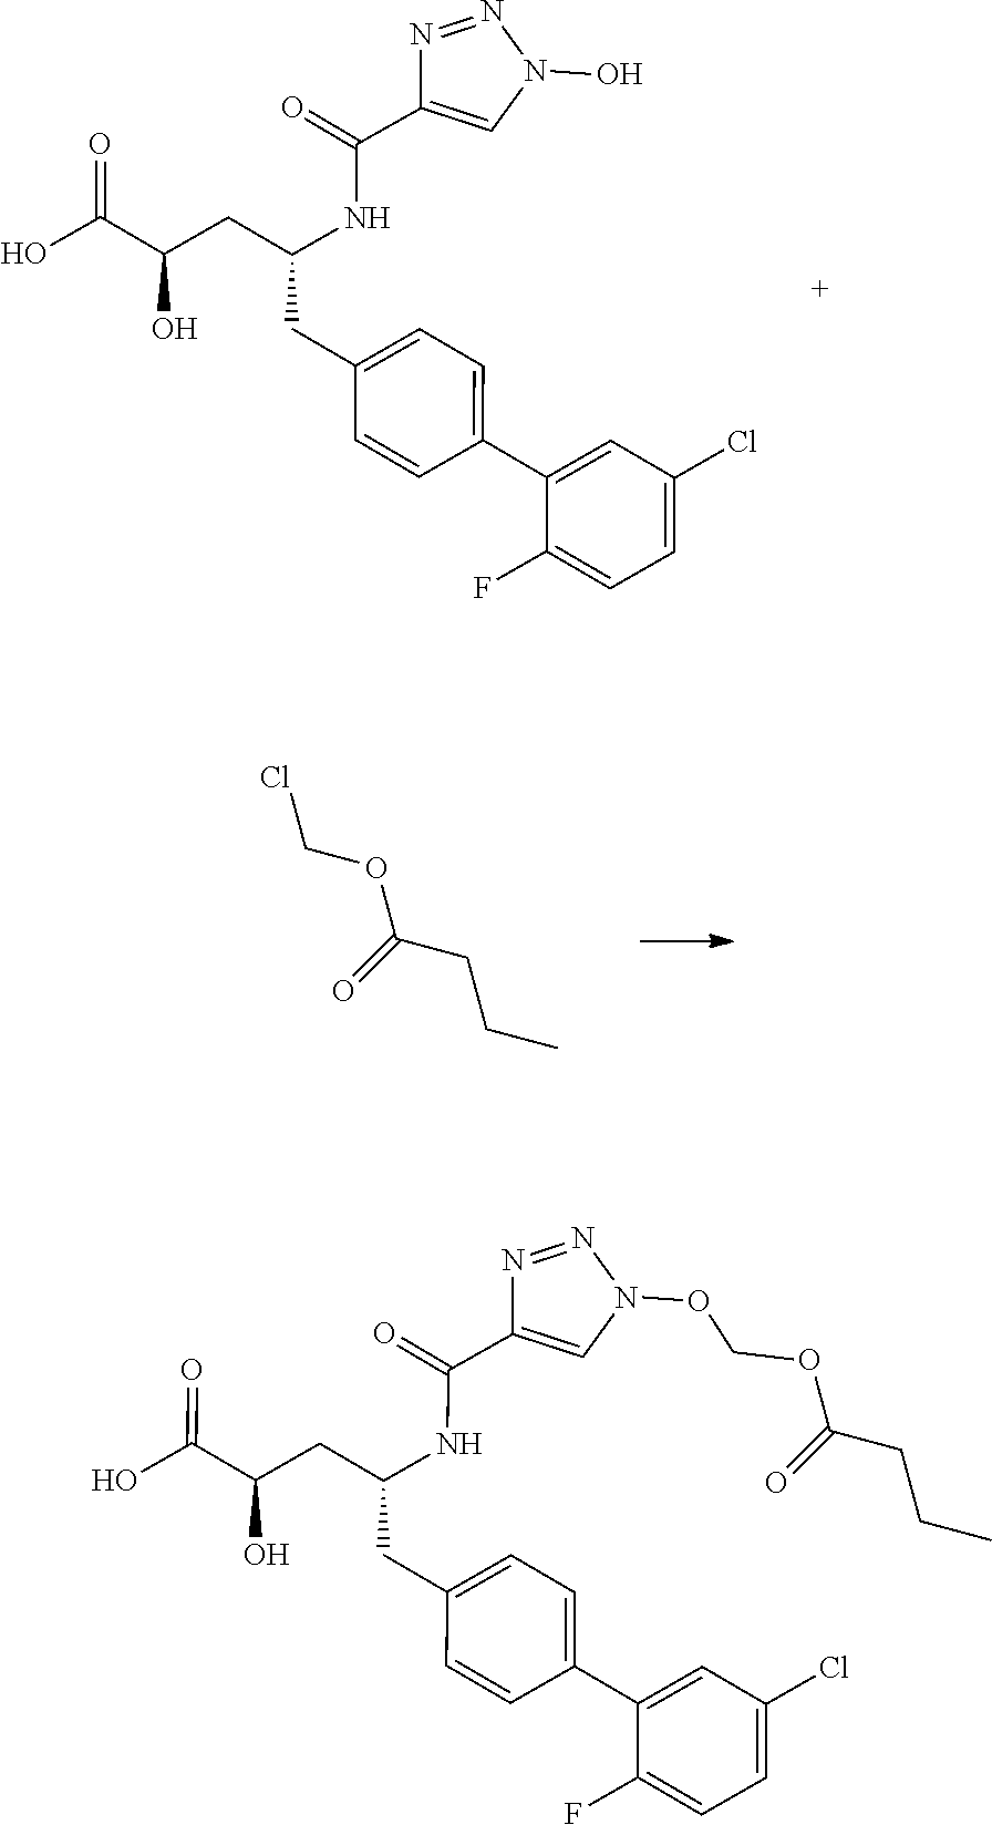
C1(C(=O)NC(CC(C(O)=O)O)CC2=CC=C(C3=CC(Cl)=CC=C3F)C=C2)=CN(O)N=N1.ClCOC(CCC)=O.C1(C(=O)NC(CC(C(O)=O)O)CC2=CC=C(C3=CC(Cl)=CC=C3F)C=C2)=CN(OCOC(CCC)=O)N=N1
